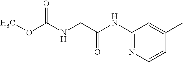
C1(NC(CNC(OC)=O)=O)=NC=CC(C)=C1
